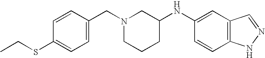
C1=CC(CN2CCCC(NC3=CC4=C(C=C3)NN=C4)C2)=CC=C1SCC
